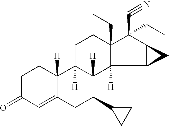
C1C2([H])C([H])(C3([H])C(CC)(C1)C(C#N)(CC)C1C3C1)C(C1CC1)CC1=CC(=O)CCC21[H]
